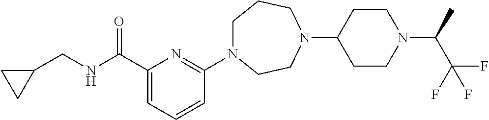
C1N(C2=NC(C(NCC3CC3)=O)=CC=C2)CCN(C2CCN(C(C)C(F)(F)F)CC2)CC1
